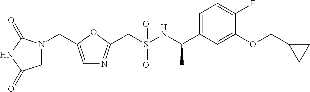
C(S(NC(C1=CC=C(F)C(OCC2CC2)=C1)C)(=O)=O)C1=NC=C(CN2CC(=O)NC2=O)O1
